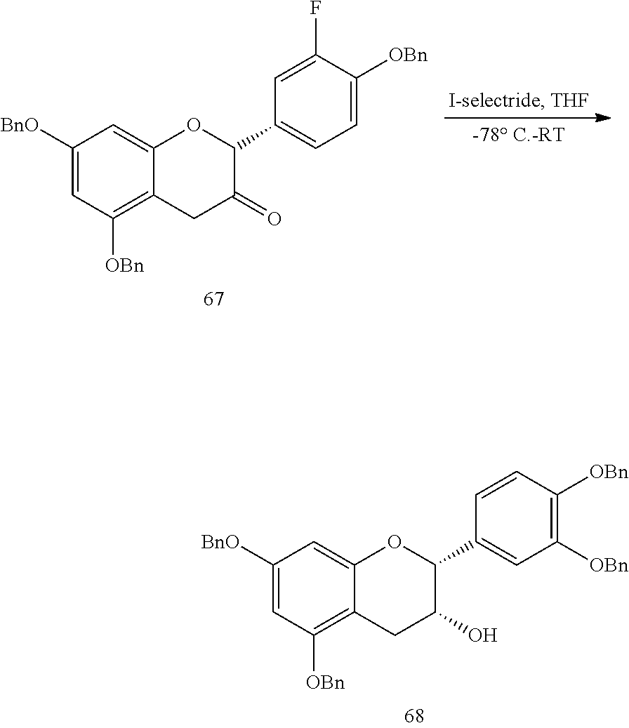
C1([BnO])=CC([OBn])=C2C(=C1)OC(C1=CC([OBn])=C([OBn])C=C1)C(O)C2.C1([BnO])=CC([OBn])=C2C(=C1)OC(C1=CC=C([OBn])C(F)=C1)C(=O)C2
